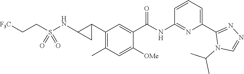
C1(C2C(NS(CC[F3C])(=O)=O)C2)=C(C)C=C([OMe])C(C(NC2=NC(C3=NN=CN3C(C)C)=CC=C2)=O)=C1
